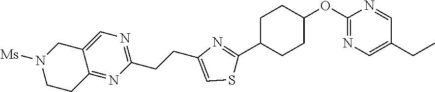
C12=NC(CCC3=CSC(C4CCC(OC5=NC=C(CC)C=N5)CC4)=N3)=NC=C1CN([Ms])CC2
